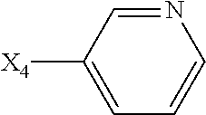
N1=CC([X4])=CC=C1
